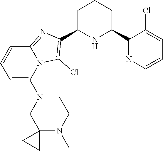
C1C(C2=C(Cl)N3C(=N2)C=CC=C3N2CC3(N(C)CC2)CC3)NC(C2=NC=CC=C2Cl)CC1
